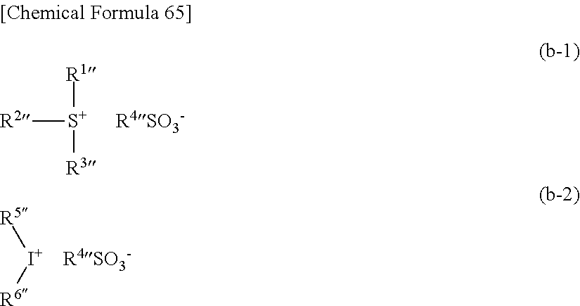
[R1][S+]([R2])[R3].[R4SO3-].[R4SO3-].[I+]([R5])[R6]
